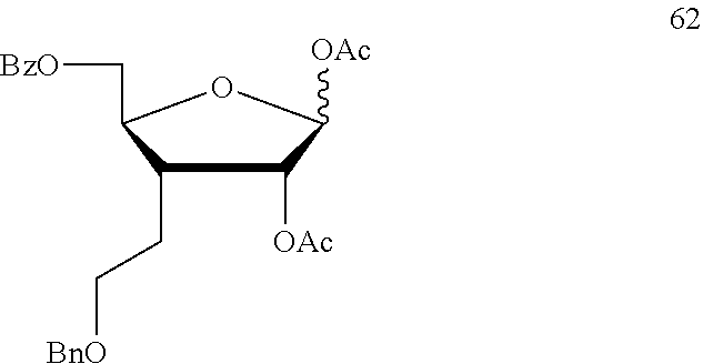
C1(CC[BnO])C([OAc])C([OAc])OC1C[BzO]
